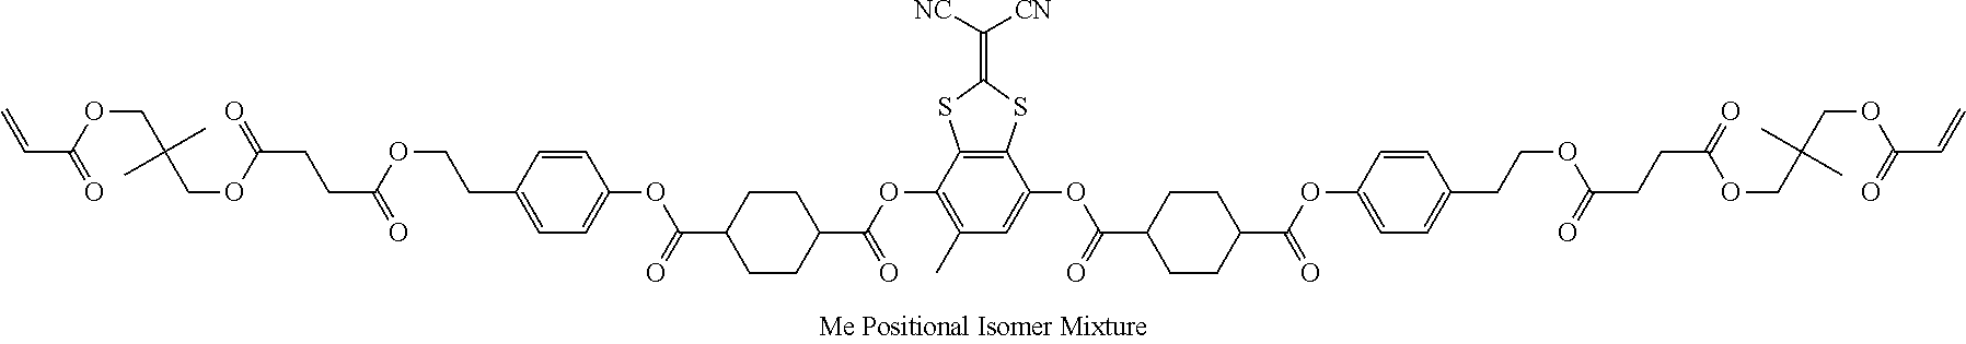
C1=CC(CCOC(CCC(=O)OCC(COC(C=C)=O)(C)C)=O)=CC=C1OC(C1CCC(C(OC2=C(C)C=C(OC(C3CCC(C(OC4=CC=C(CCOC(CCC(=O)OCC(COC(C=C)=O)(C)C)=O)C=C4)=O)CC3)=O)C3=C2SC(=C([NC])[CN])S3)=O)CC1)=O
